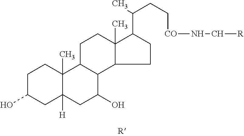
C1C(O)CC2([H])C(C)(C1)C1C(C(O)C2)C2C(C)(CC1)C(C(C)CC[CO]NC[R])CC2
